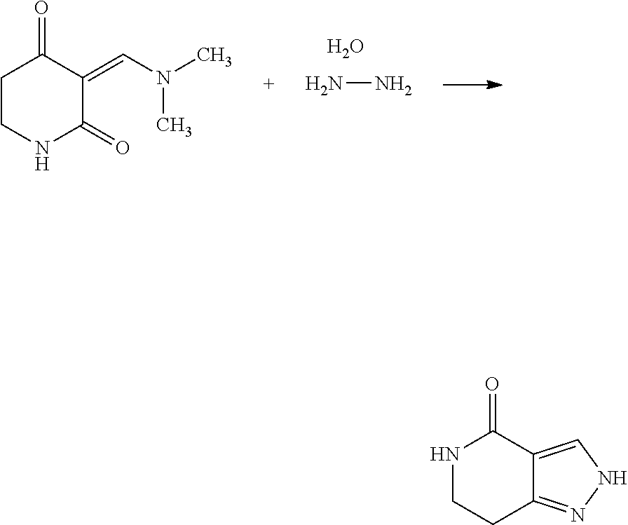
NN.O.C1CNC(=O)C(=CN(C)C)C1=O.N1CCC2=NNC=C2C1=O
